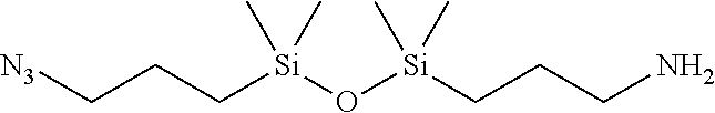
C(CC[Si](O[Si](CCCN)(C)C)(C)C)[N3]
